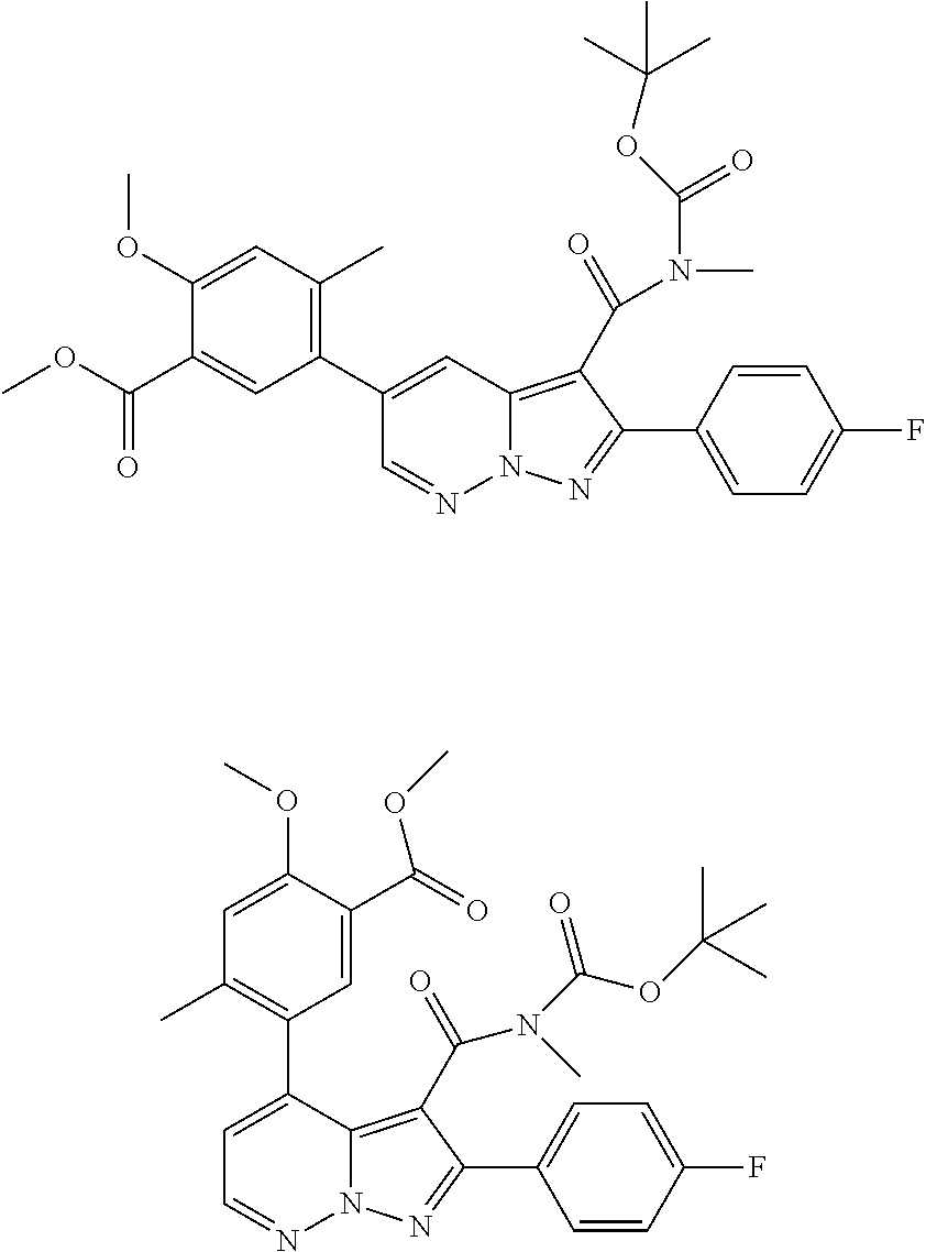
C1(C2=C(C)C=C(OC)C(C(OC)=O)=C2)=CC2=C(C(N(C)C(=O)OC(C)(C)C)=O)C(C3=CC=C(F)C=C3)=NN2N=C1.C1=C(C2=C(C)C=C(OC)C(C(=O)OC)=C2)C2=C(C(N(C)C(OC(C)(C)C)=O)=O)C(C3=CC=C(F)C=C3)=NN2N=C1
